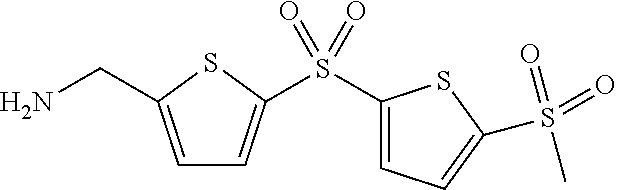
C1=C(CN)SC(S(C2=CC=C(S(C)(=O)=O)S2)(=O)=O)=C1
